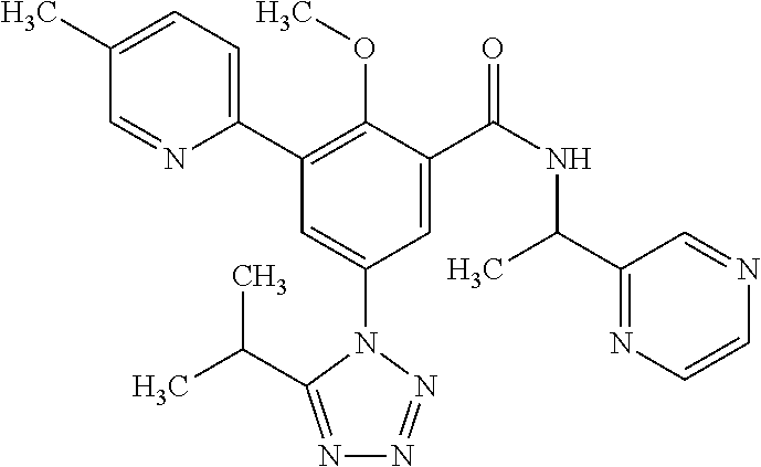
C1=C(C)C=NC(C2=C(OC)C(C(NC(C3=NC=CN=C3)C)=O)=CC(N3C(C(C)C)=NN=N3)=C2)=C1
